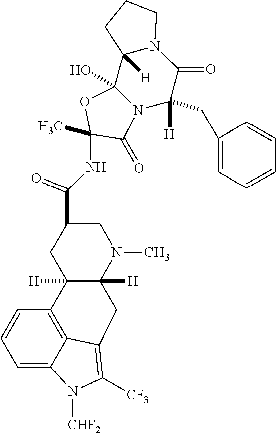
C12(O)N(C([H])(CC3=CC=CC=C3)C(=O)N3C1([H])CCC3)C(=O)C(C)(NC(C1CC3([H])C([H])(N(C)C1)CC1=C([CF3])N([CHF2])C4=CC=CC3=C41)=O)O2
